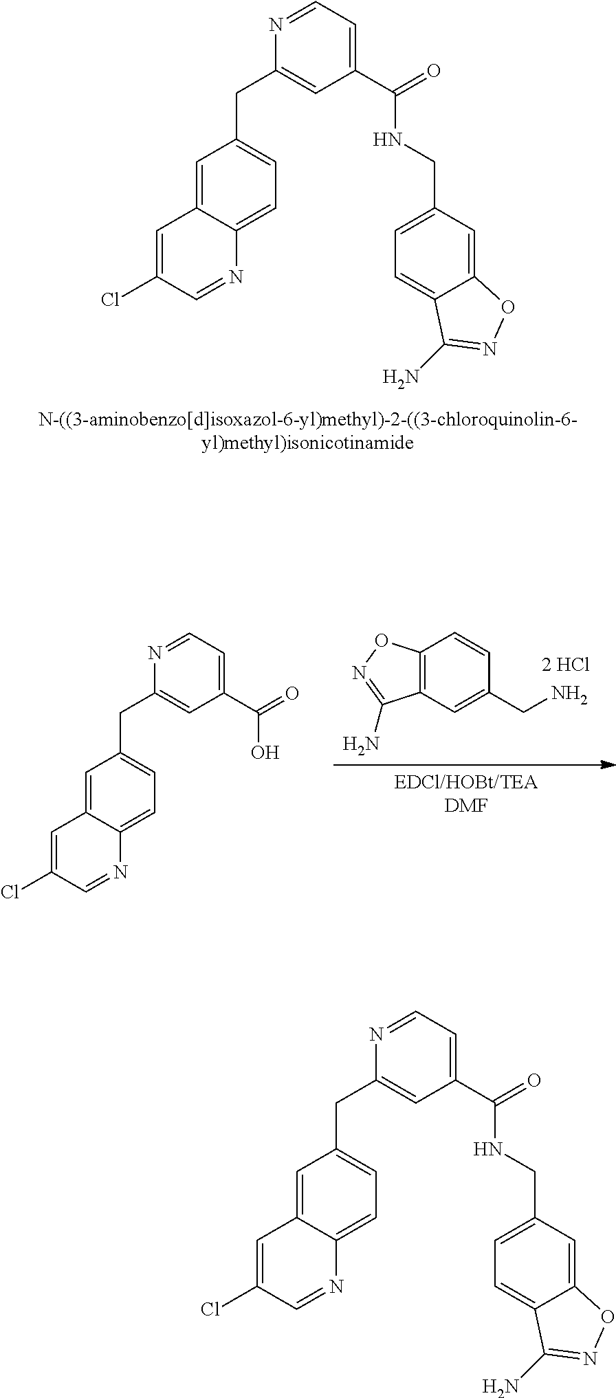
C1=C2C(=CC=C1CC1=CC(C(=O)NCC3=CC=C4C(=C3)ON=C4N)=CC=N1)N=CC(Cl)=C2.C12=C(C=C(CN)C=C1)C(N)=NO2.[EDCl/HOBt/TEADMF].C1=C(Cl)C=NC2=CC=C(CC3=CC(C(=O)O)=CC=N3)C=C12.C1=C2C(=CC=C1CC1=CC(C(=O)NCC3=CC=C4C(=C3)ON=C4N)=CC=N1)N=CC(Cl)=C2
